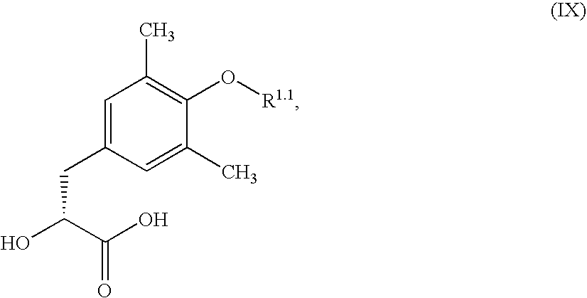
C1=C(CC(C(O)=O)O)C=C(C)C(O[R1.1])=C1C
